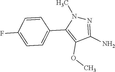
N1=C(N)C(OC)=C(C2=CC=C(F)C=C2)N1C
